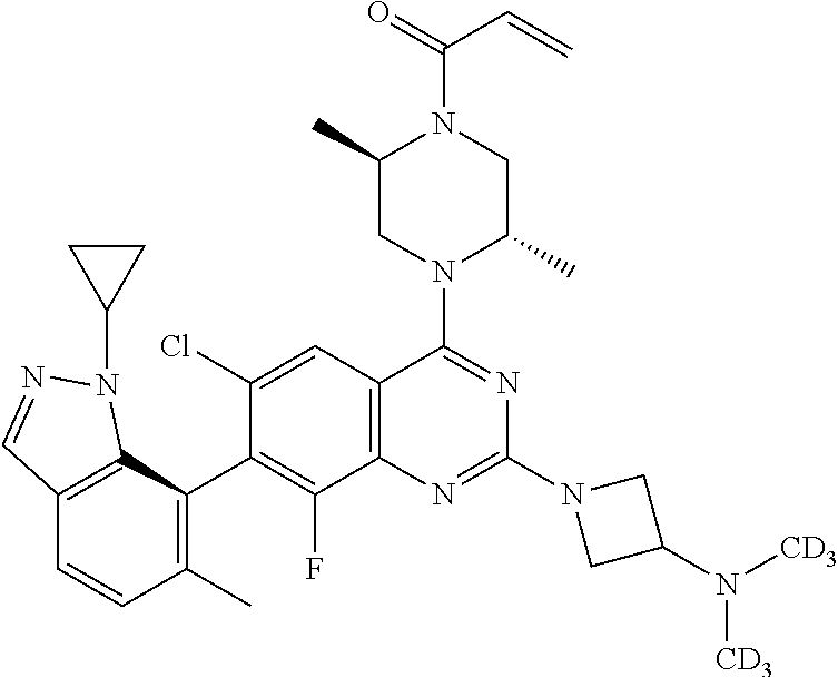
C12=C(C(C3=C(F)C4=C(C=C3Cl)C(N3C(C)CN(C(C=C)=O)C(C)C3)=NC(N3CC(N([CD3])[CD3])C3)=N4)=C(C)C=C1)N(C1CC1)N=C2
